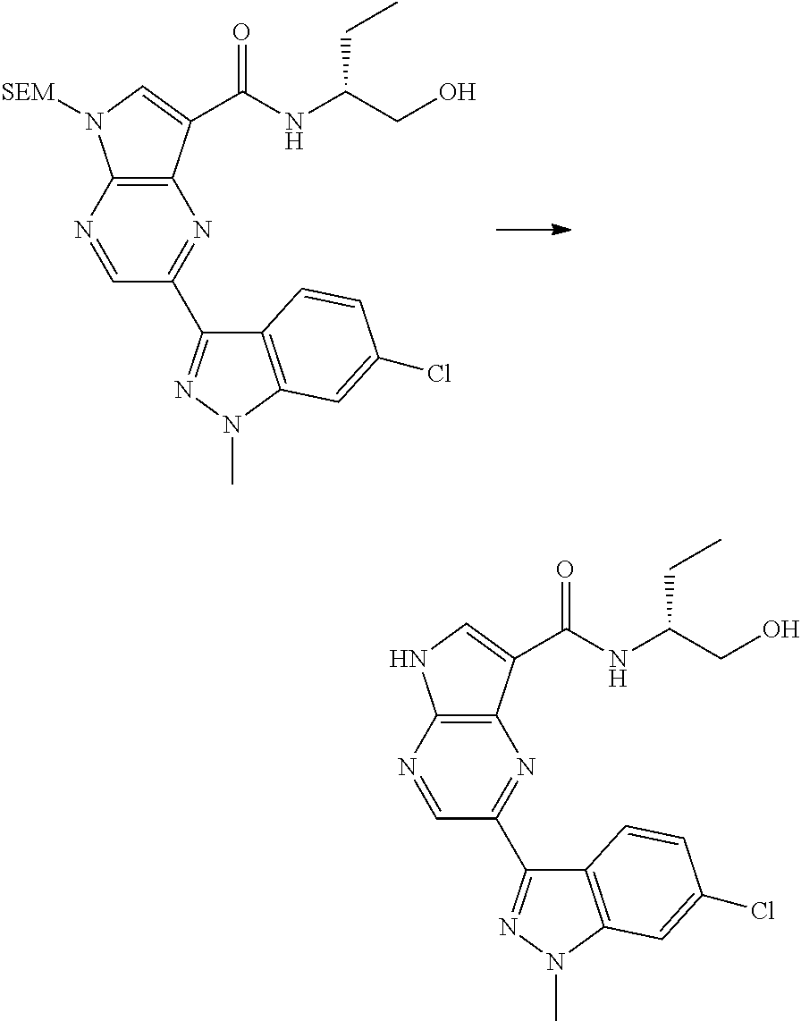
C1=NC2=C(N=C1C1=NN(C)C3=C1C=CC(Cl)=C3)C(C(NC(CC)CO)=O)=CN2[SEM].C1=NC2=C(N=C1C1=NN(C)C3=C1C=CC(Cl)=C3)C(C(NC(CC)CO)=O)=CN2
